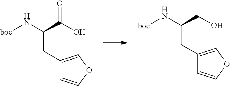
N(C(C(O)=O)CC1=COC=C1)[boc].N(C(CO)CC1=COC=C1)[boc]
